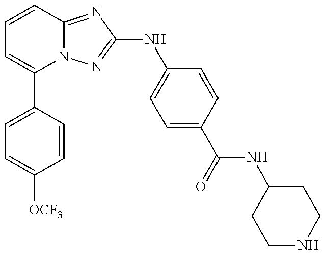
C1(C2=CC=C([OCF3])C=C2)=CC=CC2=NC(NC3=CC=C(C(NC4CCNCC4)=O)C=C3)=NN12
